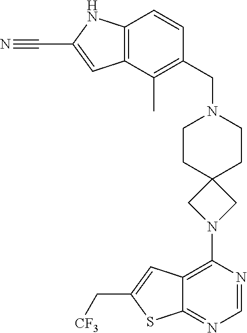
C1(N2CC3(C2)CCN(CC2=C(C)C4=C(C=C2)NC(C#N)=C4)CC3)=C2C(=NC=N1)SC(C[CF3])=C2
